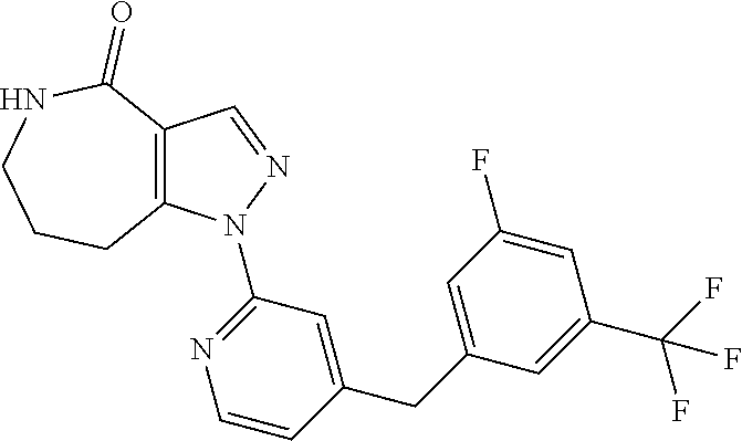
C12=C(C=NN1C1=NC=CC(CC3=CC(F)=CC(C(F)(F)F)=C3)=C1)C(=O)NCCC2
